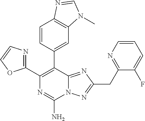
N12C(=NC(CC3=NC=CC=C3F)=N1)C(C1=CC3=C(C=C1)N=CN3C)=C(C1=NC=CO1)N=C2N
